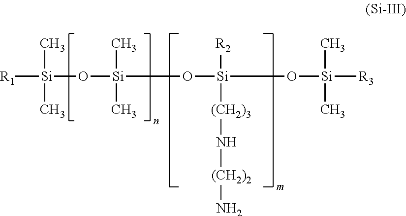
[R1][Si](C)(C)O[Si](C)(C)CO[Si]([R2])([(CH2)3]N[(CH2)2]N)CO[Si](C)(C)[R3]
